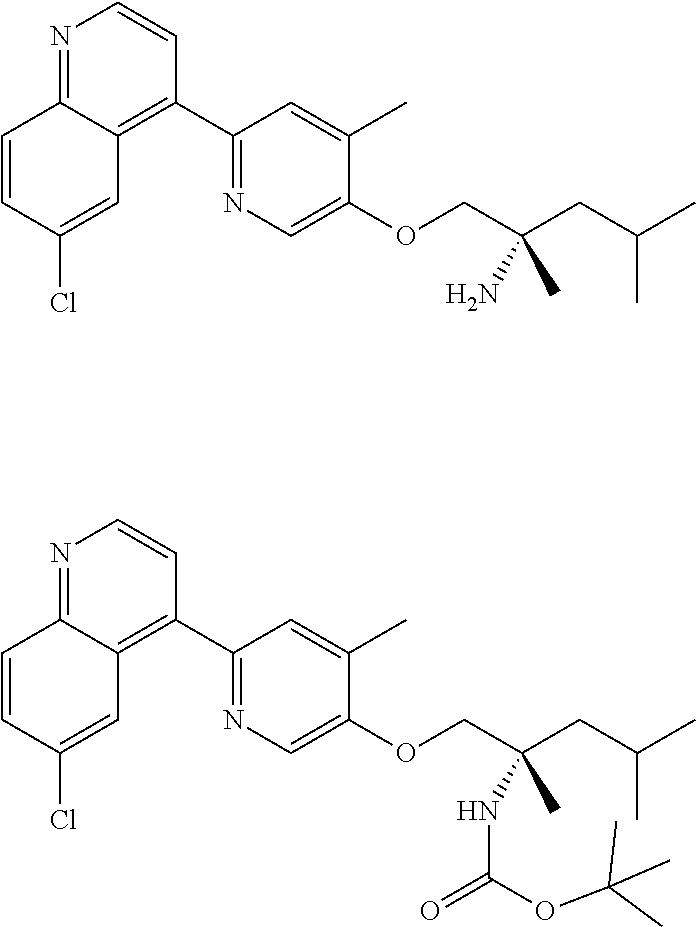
N1=C2C(=C(C3=NC=C(OCC(CC(C)C)(C)N)C(C)=C3)C=C1)C=C(Cl)C=C2.N1=C2C(=C(C3=NC=C(OCC(CC(C)C)(C)NC(=O)OC(C)(C)C)C(C)=C3)C=C1)C=C(Cl)C=C2
